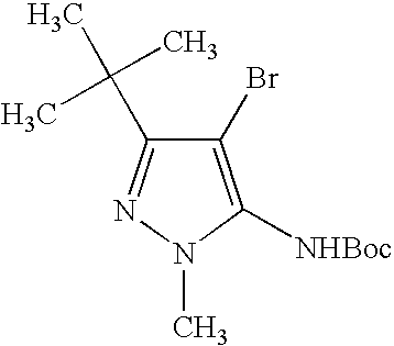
C1(Br)=C([NHBoc])N(C)N=C1C(C)(C)C
